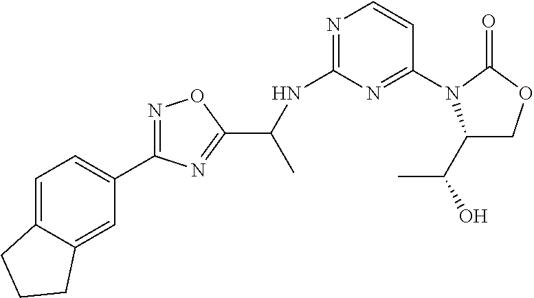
C1=C2C(=CC(C3=NOC(C(NC4=NC=CC(N5C(C(O)C)COC5=O)=N4)C)=N3)=C1)CCC2
